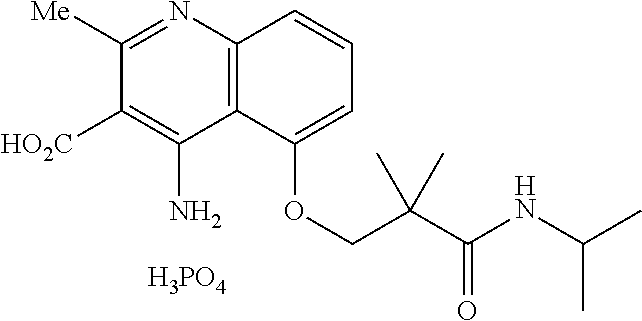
N1=C([Me])C([HO2C])=C(N)C2=C1C=CC=C2OCC(C(NC(C)C)=O)(C)C.[H3PO4]
